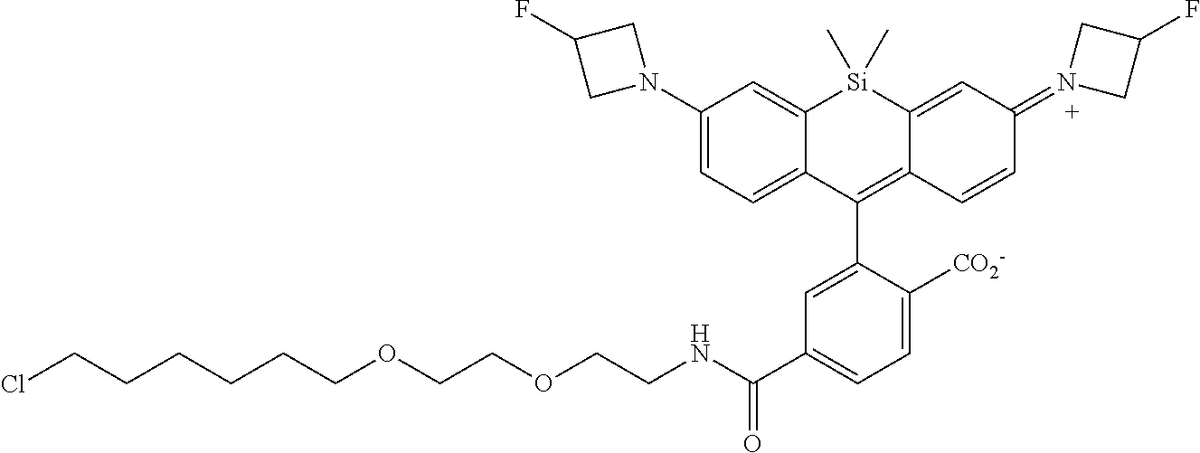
C1(N2CC(F)C2)=CC=C2C(=C1)[Si](C)(C)C1=CC(=N3CC(F)C3)C=CC1=C2C1=CC(C(NCCOCCOCCCCCCCl)=O)=CC=C1[CO2-]
